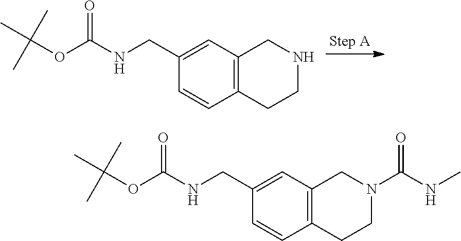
C12=C(C=C(CNC(OC(C)(C)C)=O)C=C1)CNCC2.C12=C(C=C(CNC(OC(C)(C)C)=O)C=C1)CN(C(NC)=O)CC2
